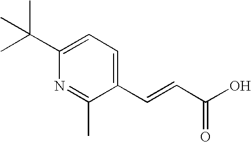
C(C1=CC=C(C(C)(C)C)N=C1C)=CC(O)=O
